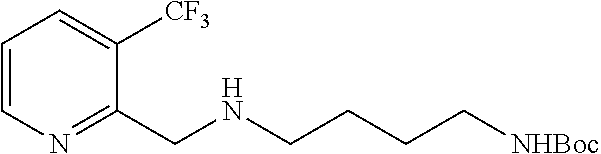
C1=CN=C(CNCCCC[NHBoc])C([CF3])=C1
